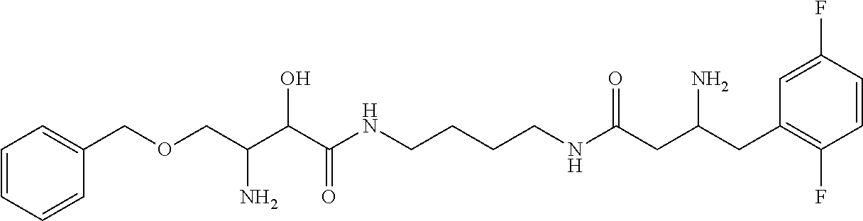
C(C(C(C(NCCCCNC(CC(CC1=C(F)C=CC(F)=C1)N)=O)=O)O)N)OCC1=CC=CC=C1
